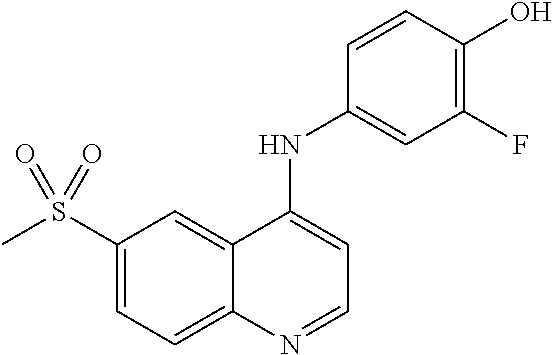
S(C1=CC=C2C(=C1)C(NC1=CC(F)=C(O)C=C1)=CC=N2)(C)(=O)=O
